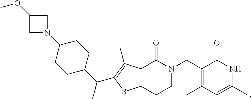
C12=C(C(C)=C(C(C3CCC(N4CC(OC)C4)CC3)C)S1)C(=O)N(CC1=C(C)C=C(C)NC1=O)CC2
